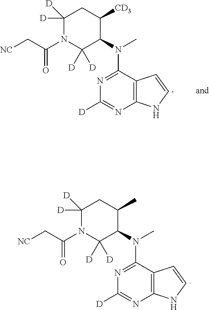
C12=C(C(N(C)C3C([D])([D])N(C(C[NC])=O)C([D])([D])CC3C)=NC([D])=N1)C=CN2.C12=C(C(N(C)C3C([D])([D])N(C(C[NC])=O)C([D])([D])CC3[CD3])=NC([D])=N1)C=CN2
